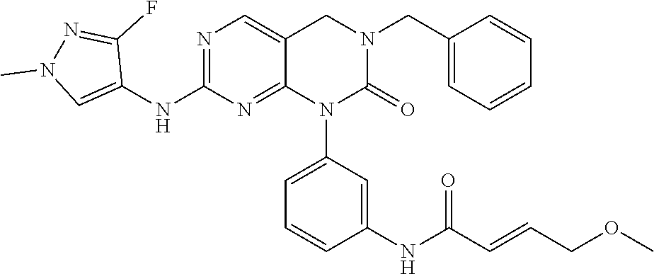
C1(NC2=NC=C3C(=N2)N(C2=CC=CC(NC(C=CCOC)=O)=C2)C(=O)N(CC2=CC=CC=C2)C3)=CN(C)N=C1F
